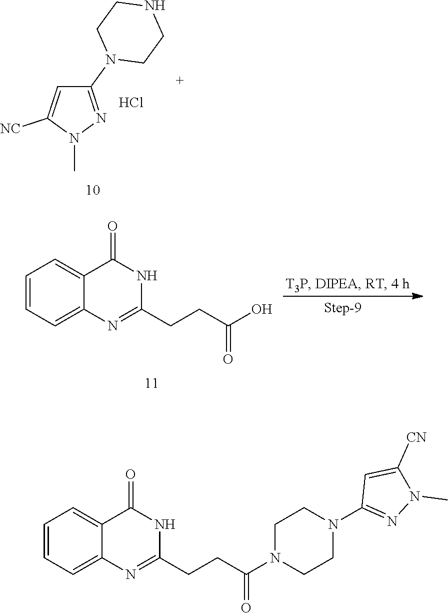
C1(N2CCNCC2)=NN(C)C([NC])=C1.Cl.C1=CC=C2C(=C1)C(=O)NC(CCC(O)=O)=N2.C1CN(C(CCC2=NC3=CC=CC=C3C(=O)N2)=O)CCN1C1=NN(C)C([CN])=C1
